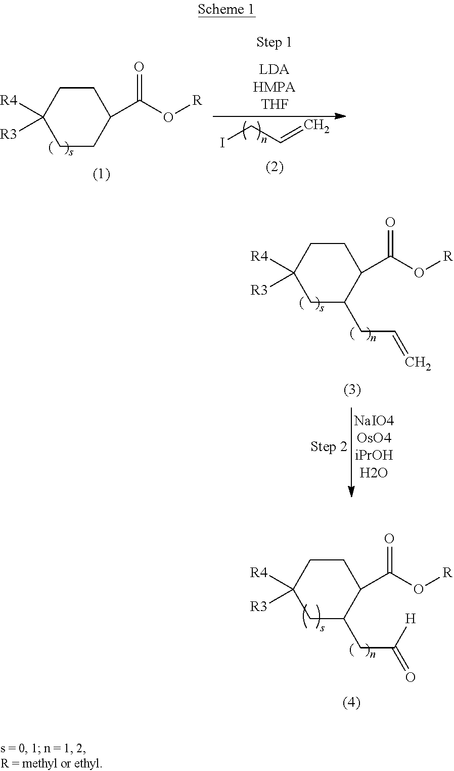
C1C(CC=C)C(C(O[R])=O)CCC1([R4])[R3].C1CC(C(O[R])=O)CCC1([R4])[R3].ICC=C.C1C(CC(=O)[H])C(C(O[R])=O)CCC1([R4])[R3]
